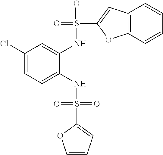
C1(Cl)=CC=C(NS(=O)(=O)C2=CC=CO2)C(NS(=O)(C2=CC3=C(O2)C=CC=C3)=O)=C1
